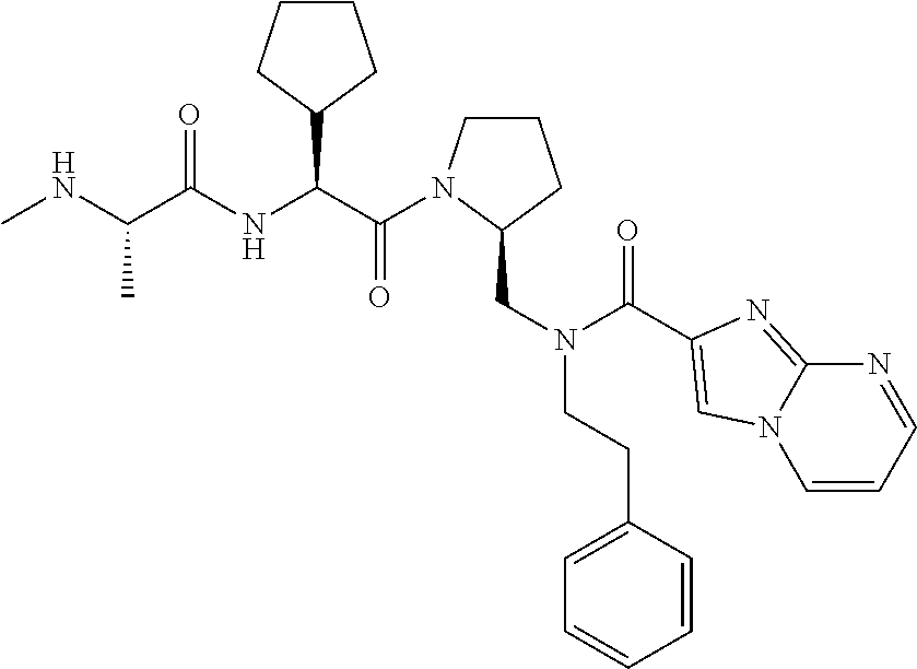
C1CN(C(=O)C(C2CCCC2)NC(=O)C(C)NC)C(CN(C(=O)C2=CN3C(=N2)N=CC=C3)CCC2=CC=CC=C2)C1
